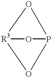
O1P2O[R3]1O2
